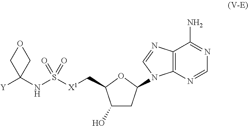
C12=C(N=CN=C1N)N(C1CC(O)C(C[X1]S(NC3([Y])COC3)(=O)=O)O1)C=N2
